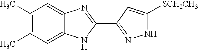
C1(C)=C(C)C=C2C(=C1)N=C(C1=NNC([SCH2CH3])=C1)N2
